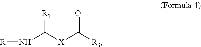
[R1]C([X]C([R3])=O)N[R]
